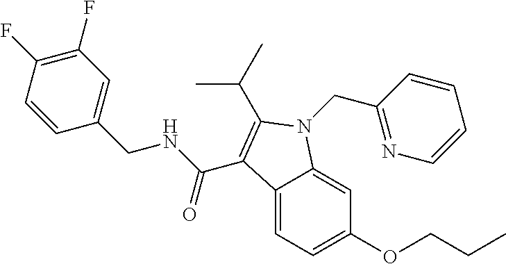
C12=CC=C(OCCC)C=C1N(CC1=NC=CC=C1)C(C(C)C)=C2C(NCC1=CC(F)=C(F)C=C1)=O
